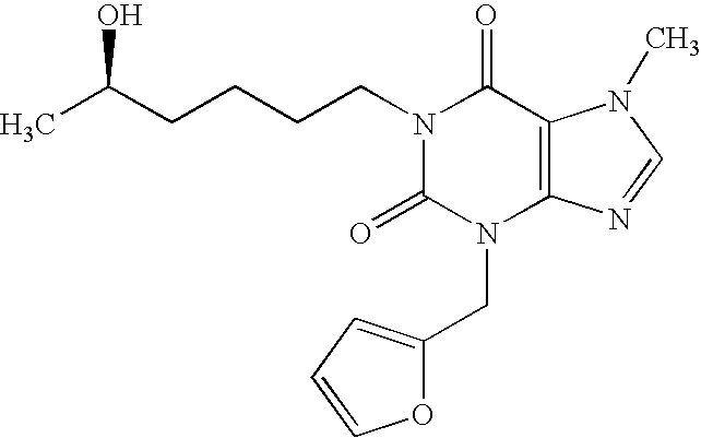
CC(CCCCN1C(=O)N(CC2=CC=CO2)C2=C(C1=O)N(C)C=N2)O
